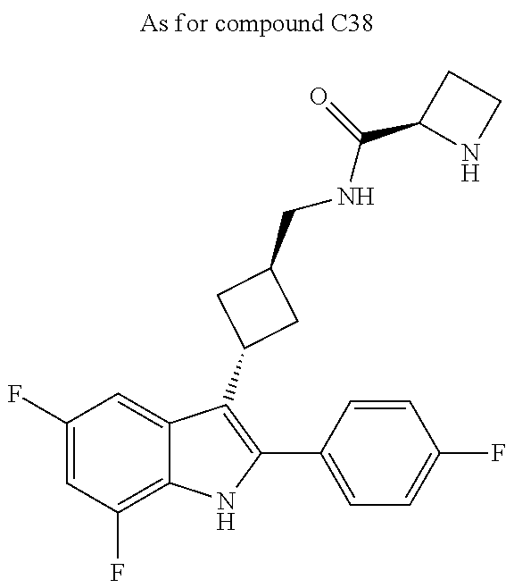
C1(F)=CC(F)=C2C(=C1)C(C1CC(CNC(C3NCC3)=O)C1)=C(C1=CC=C(F)C=C1)N2
